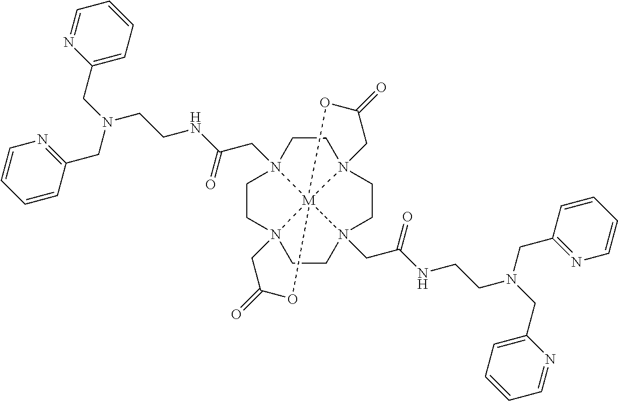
C1CN23CCN4(CC(NCCN(CC5=NC=CC=C5)CC5=CC=CC=N5)=O)CCN56[M]24(N1(CC(NCCN(CC1=NC=CC=C1)CC1=CC=CC=N1)=O)CC5)(OC(=O)C6)OC(=O)C3
